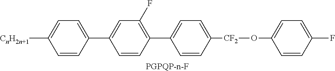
[PGPQP-n-F].C1=C(C2=CC=C([CnH2n+1])C=C2)C=CC(C2=CC=C([CF2]OC3=CC=C(F)C=C3)C=C2)=C1F
